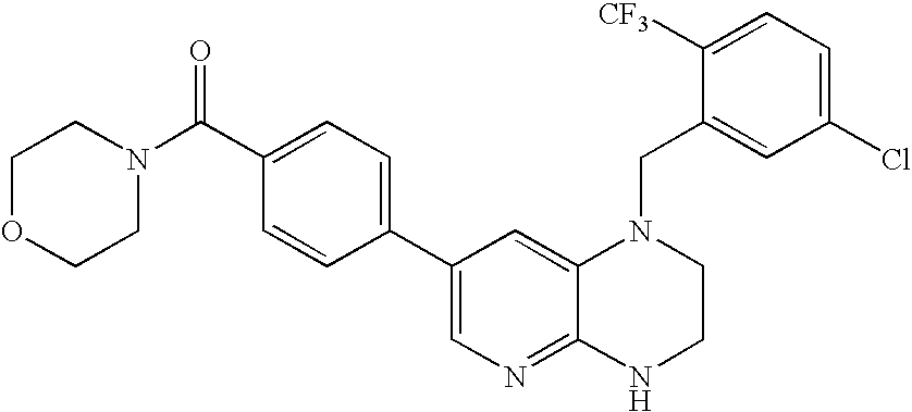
C1(C2=CN=C3C(=C2)N(CC2=CC(Cl)=CC=C2[CF3])CCN3)=CC=C(C(N2CCOCC2)=O)C=C1
